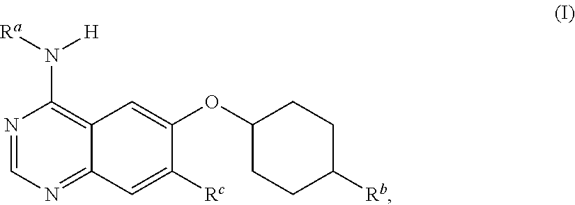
N1=CN=C2C(=C1N([H])[Ra])C=C(OC1CCC([Rb])CC1)C([Rc])=C2
